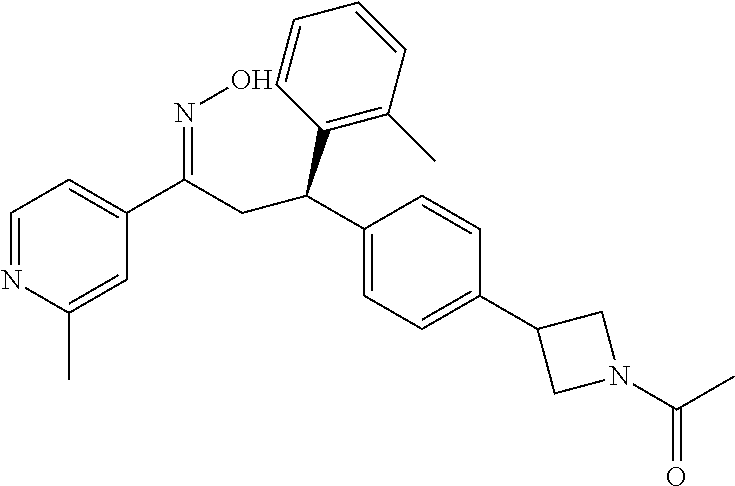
C1(C(CC(C2=C(C)C=CC=C2)C2=CC=C(C3CN(C(C)=O)C3)C=C2)=NO)=CC=NC(C)=C1
